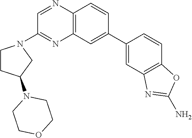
C1(C2=CC3=C(C=C2)N=CC(N2CCC(N4CCOCC4)C2)=N3)=CC2=C(C=C1)OC(N)=N2
